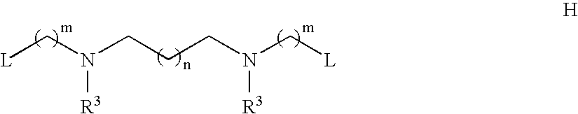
[L]CN(CCCN(C[L])[R3])[R3]
